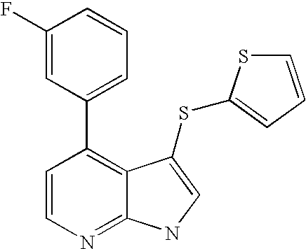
C1=CN=C2C(=C1C1=CC=CC(F)=C1)C(SC1=CC=CS1)=CN2
